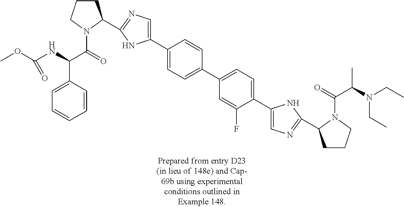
C1CCN(C(=O)C(NC(OC)=O)C2=CC=CC=C2)C1C1=NC=C(C2=CC=C(C3=CC=C(C4=CN=C(C5CCCN5C(=O)C(N(CC)CC)C)N4)C(F)=C3)C=C2)N1
